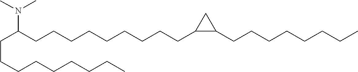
C(CCC(N(C)C)CCCCCCCCCC1C(CCCCCCCC)C1)CCCCCC
